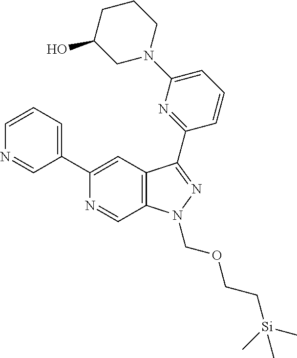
N1=CC2=C(C=C1C1=CC=CN=C1)C(C1=NC(N3CCCC(O)C3)=CC=C1)=NN2COCC[Si](C)(C)C
